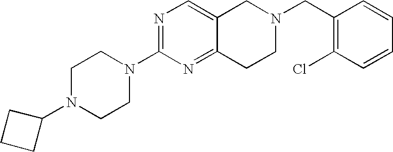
C1N(C2CCC2)CCN(C2=NC=C3C(=N2)CCN(CC2=C(Cl)C=CC=C2)C3)C1
